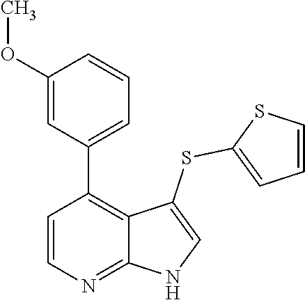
C1=CN=C2C(=C1C1=CC=CC(OC)=C1)C(SC1=CC=CS1)=CN2
